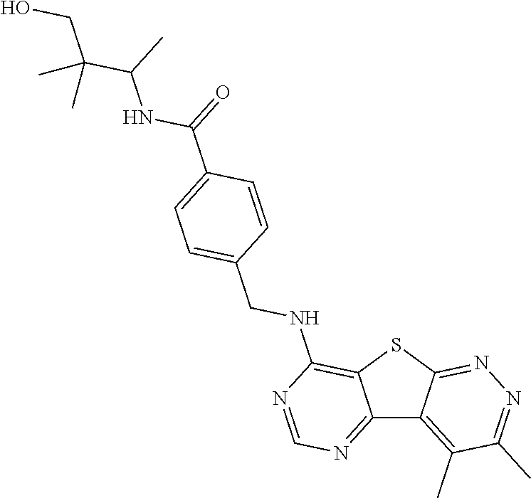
C12=NC=NC(NCC3=CC=C(C(NC(C)C(C)(CO)C)=O)C=C3)=C1SC1=NN=C(C)C(C)=C21
